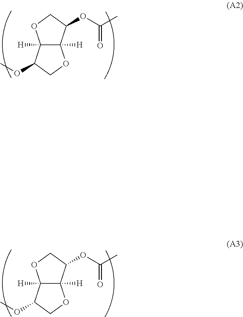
C12([H])C([H])(C(OC(C)=O)CO1)OCC2OC.C12([H])C([H])(C(OC(C)=O)CO1)OCC2OC
